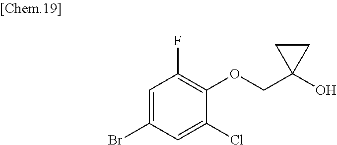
C1=C(Br)C=C(Cl)C(OCC2(O)CC2)=C1F
